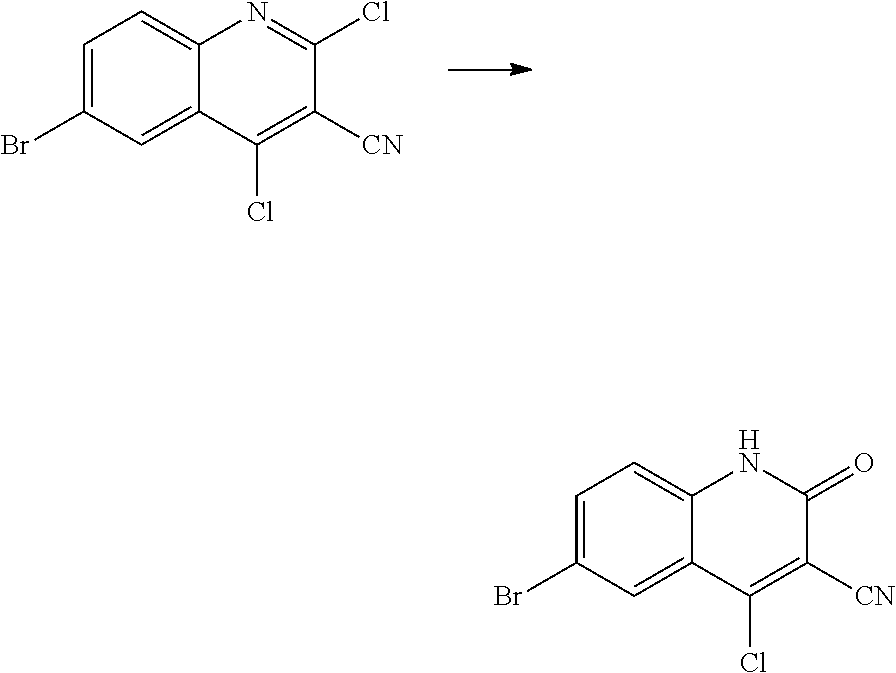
C1=C(Br)C=C2C(=C1)N=C(Cl)C([CN])=C2Cl.C1=C(Br)C=C2C(=C1)NC(=O)C([CN])=C2Cl
